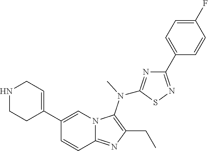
C1(C2=CN3C(=NC(CC)=C3N(C)C3=NC(C4=CC=C(F)C=C4)=NS3)C=C2)=CCNCC1
